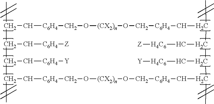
CC1C(C[C6H4][Z])C(C[C6H4][Y])C(C)C[C6H4]CO[(CX2)n]OC[C6H4]CC(C)C(C[H4C6][Y])C(C[H4C6][Z])C(C)C[C6H4]CO[(CX2)n]OC[C6H4]C1
